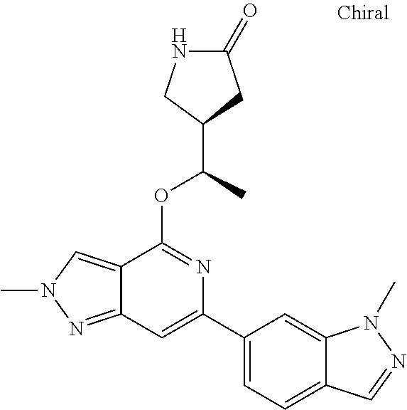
N1C(=O)CC(C(C)OC2=NC(C3=CC=C4C(=C3)N(C)N=C4)=CC3=NN(C)C=C23)C1
